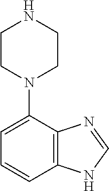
C1=C(N2CCNCC2)C2=C(C=C1)NC=N2
